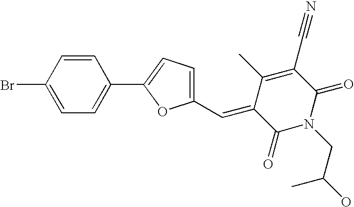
C1=CC(Br)=CC=C1C1=CC=C(C=C2C(=O)N(CC(O)C)C(=O)C(C#N)=C2C)O1
